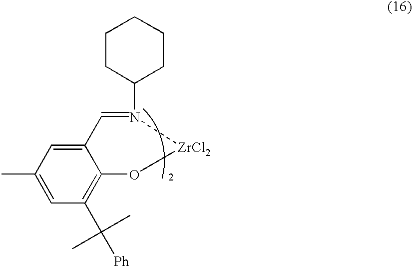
C1(C(C)(C)[Ph])=C2C(=CC(C)=C1)C=N(C1CCCCC1)[ZrCl2]O2
